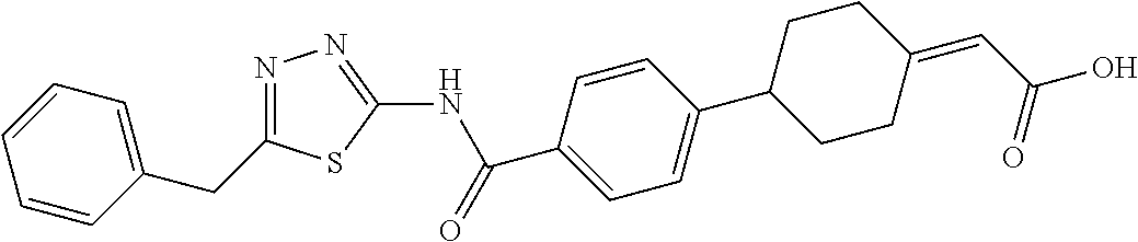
C1=CC(CC2=NN=C(NC(=O)C3=CC=C(C4CCC(=CC(=O)O)CC4)C=C3)S2)=CC=C1
